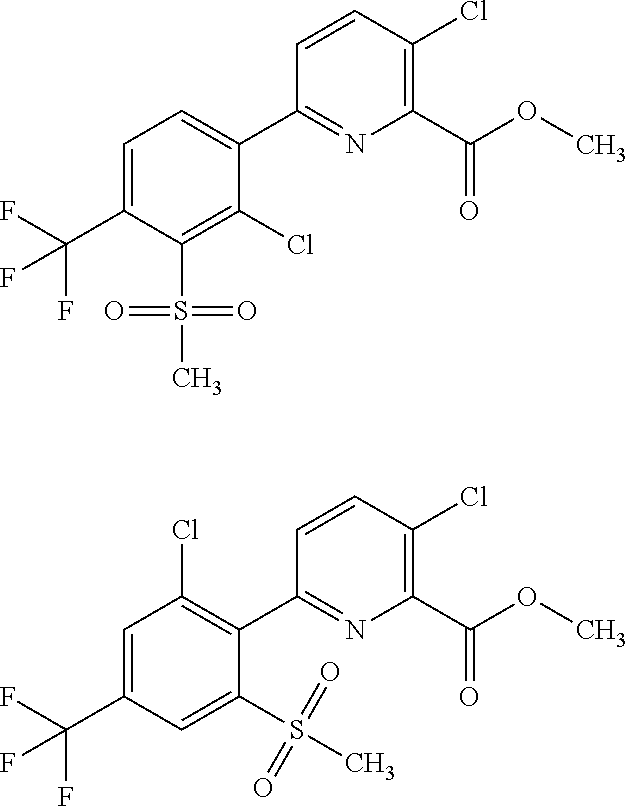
C1(Cl)=C(C(OC)=O)N=C(C2=CC=C(C(F)(F)F)C(S(=O)(=O)C)=C2Cl)C=C1.COC(C1=C(Cl)C=CC(C2=C(Cl)C=C(C(F)(F)F)C=C2S(=O)(=O)C)=N1)=O
